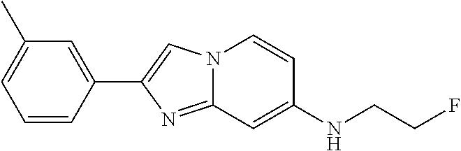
C1(C2=CN3C(=N2)C=C(NCCF)C=C3)=CC(C)=CC=C1
